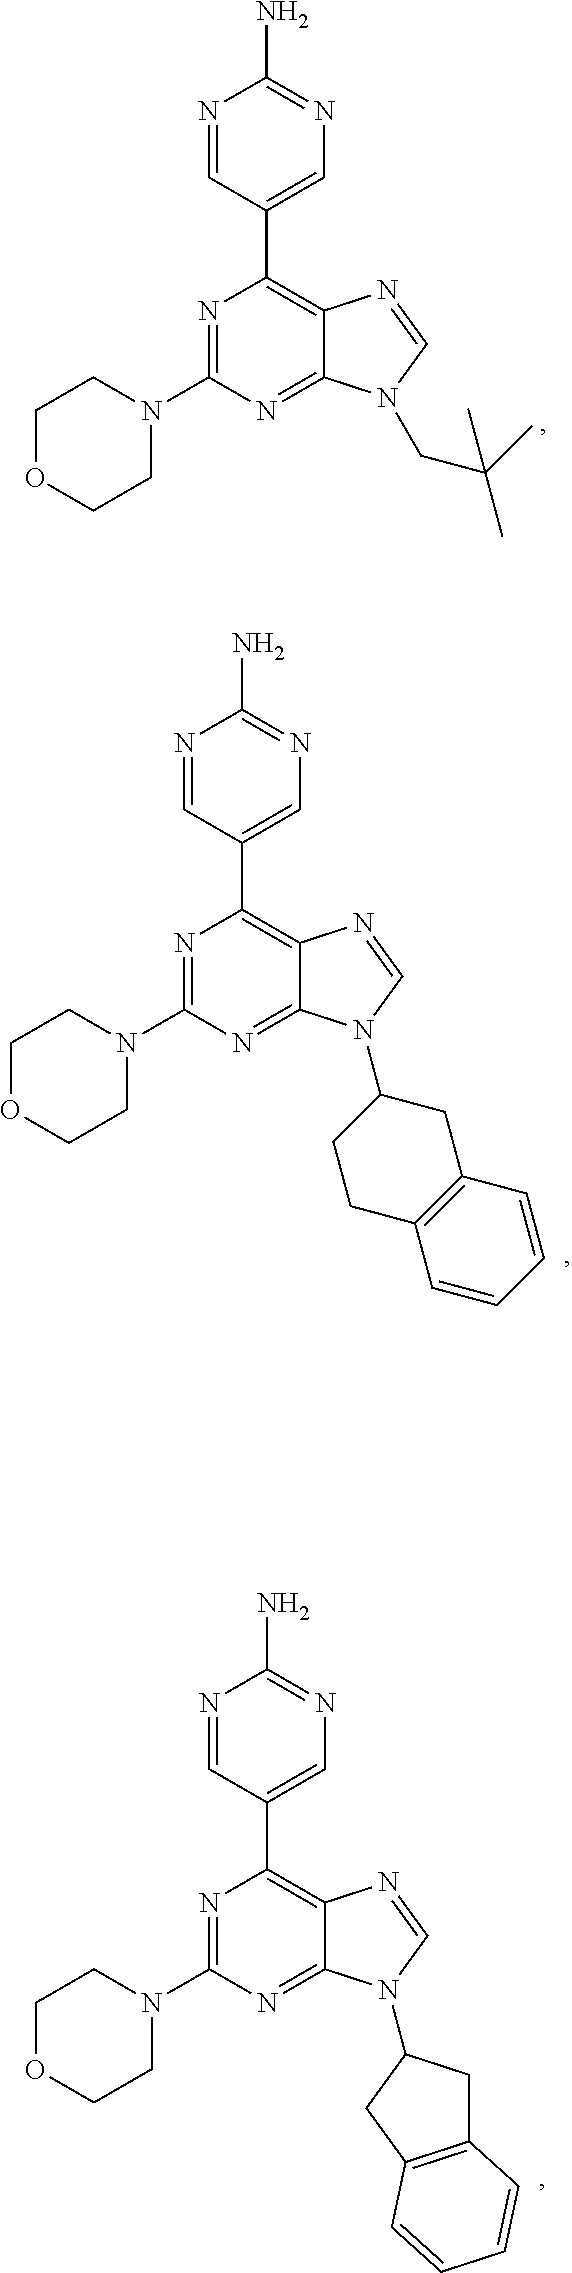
N1=CC(C2=C3C(=NC(N4CCOCC4)=N2)N(CC(C)(C)C)C=N3)=CN=C1N.N1=CC(C2=C3C(=NC(N4CCOCC4)=N2)N(C2CC4=C(CC2)C=CC=C4)C=N3)=CN=C1N.N1=CC(C2=C3C(=NC(N4CCOCC4)=N2)N(C2CC4=C(C2)C=CC=C4)C=N3)=CN=C1N
